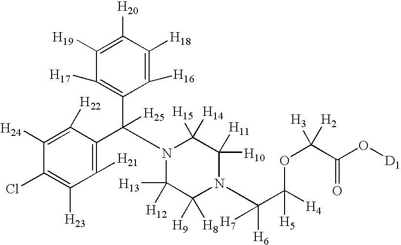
C1([H24])=C([H22])C(C(C2=C([H17])C([H19])=C([H20])C([H18])=C2[H16])([H25])N2C([H13])([H12])C([H9])([H8])N(C(C([H4])(OC([H2])([H3])C(O[D1])=O)[H5])([H6])[H7])C([H10])([H11])C2([H15])[H14])=C([H21])C([H23])=C1Cl
